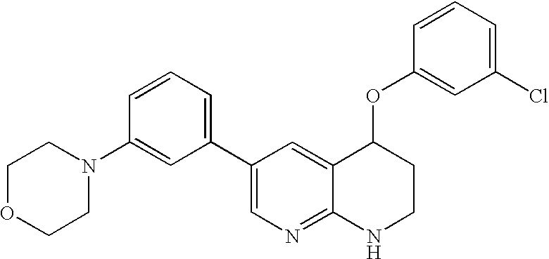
C1OCCN(C2=CC(C3=CN=C4C(=C3)C(OC3=CC(Cl)=CC=C3)CCN4)=CC=C2)C1
